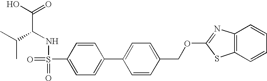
OC(=O)C(NS(=O)(=O)C1=CC=C(C2=CC=C(COC3=NC4=C(S3)C=CC=C4)C=C2)C=C1)C(C)C
